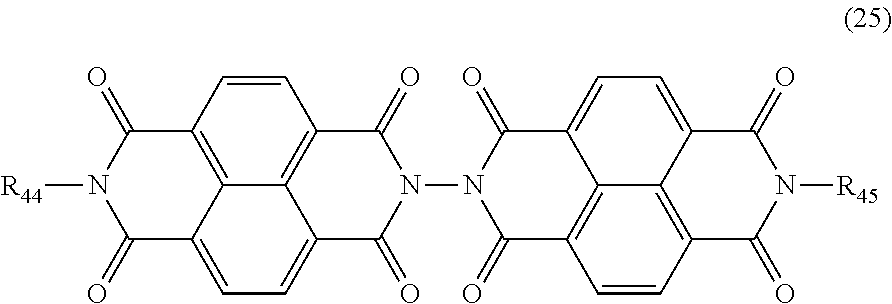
C1=CC2=C3C4=C1C(=O)N(N1C(=O)C5=CC=C6C7=C(C=CC(=C57)C1=O)C(=O)N([R45])C6=O)C(=O)C4=CC=C3C(=O)N([R44])C2=O
